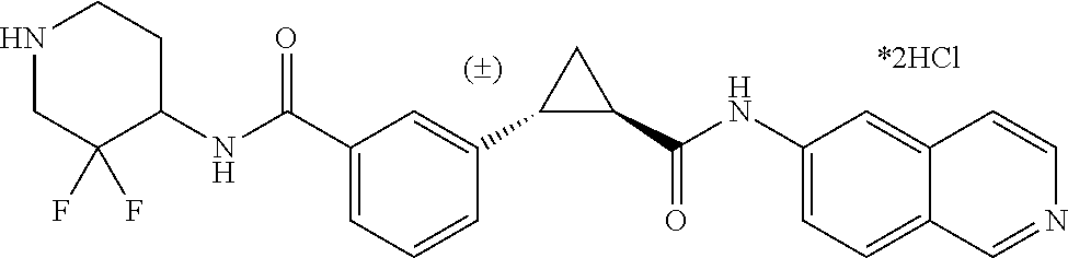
C1(C(NC2=CC=C3C(=C2)C=CN=C3)=O)CC1C1=CC(C(NC2CCNCC2(F)F)=O)=CC=C1
